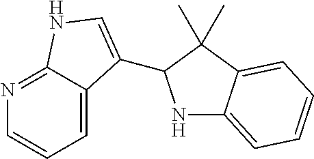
C1=C2C(=NC=C1)NC=C2C1NC2=CC=CC=C2C1(C)C
